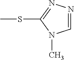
C1(SC)=NN=CN1C
